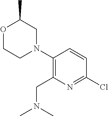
C1(Cl)=NC(CN(C)C)=C(N2CC(C)OCC2)C=C1
